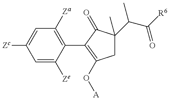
C1=C([Ze])C(C2=C(O[A])CC(C(C(=O)[R6])C)(C)C2=O)=C([Za])C=C1[Zc]
